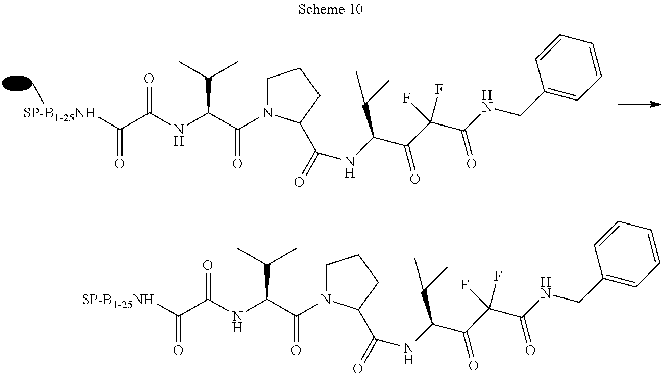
C(C(C(=O)N1CCCC1C(=O)NC(C(=O)C(F)(C(NCC1=CC=CC=C1)=O)F)C(C)C)NC(=O)C(=O)[SP-B1-25NH])(C)C.C(C(C(=O)N1CCCC1C(=O)NC(C(=O)C(F)(C(NCC1=CC=CC=C1)=O)F)C(C)C)NC(=O)C(=O)[SP-B1-25NH]C)(C)C
